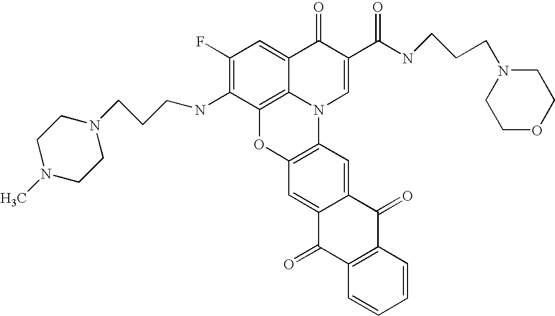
C1(F)=C(NCCCN2CCN(C)CC2)C2=C3C(=C1)C(=O)C(C(NCCCN1CCOCC1)=O)=CN3C1=C(O2)C=C2C(=C1)C(=O)C1=C(C2=O)C=CC=C1
